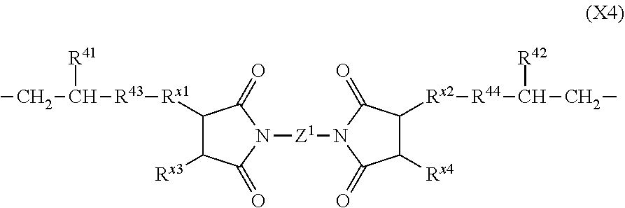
CCC([R43][Rx1]C1C([Rx3])C(=O)N([Z1]N2C(=O)C([Rx2][R44]C(CC)[R42])C([Rx4])C2=O)C1=O)[R41]
